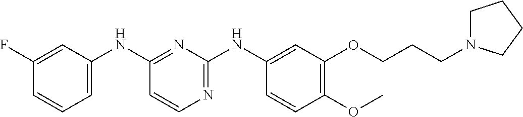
C1(F)=CC(NC2=NC(NC3=CC(OCCCN4CCCC4)=C(OC)C=C3)=NC=C2)=CC=C1
